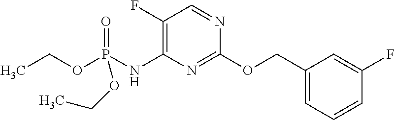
C1=CC=C(COC2=NC(NP(OCC)(OCC)=O)=C(F)C=N2)C=C1F
